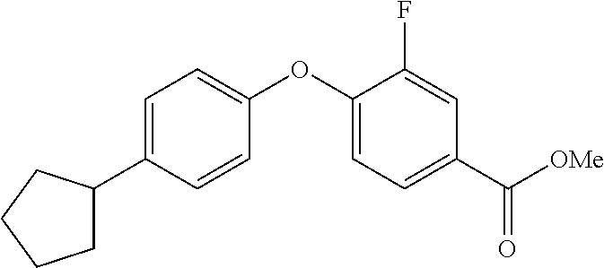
C1=C(C2CCCC2)C=CC(OC2=CC=C(C([OMe])=O)C=C2F)=C1
